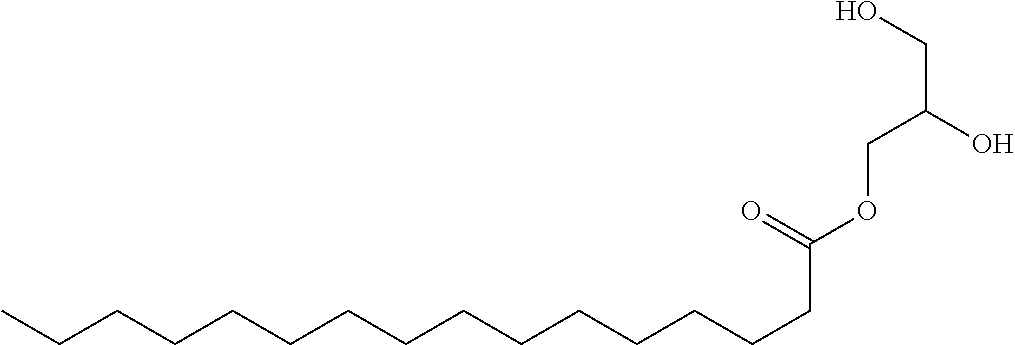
CCCCCCCCCCCCCCCC(OCC(CO)O)=O
